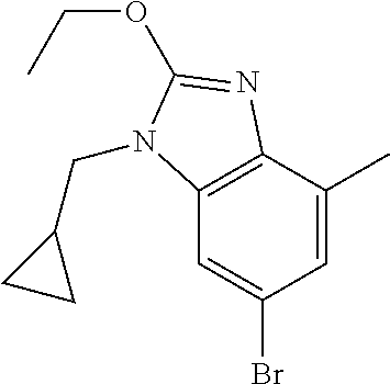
C1=C(C)C2=C(C=C1Br)N(CC1CC1)C(OCC)=N2
